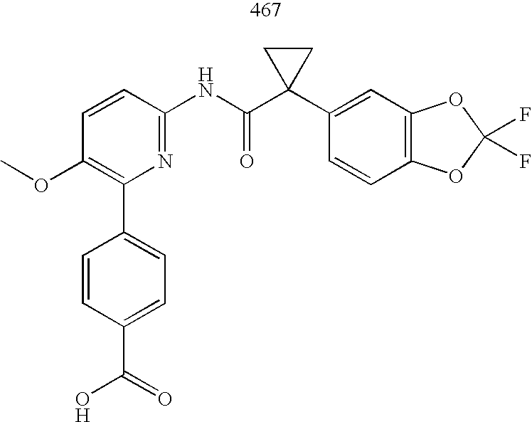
C1=CC(NC(C2(C3=CC4=C(C=C3)OC(F)(F)O4)CC2)=O)=NC(C2=CC=C(C(=O)O)C=C2)=C1OC
